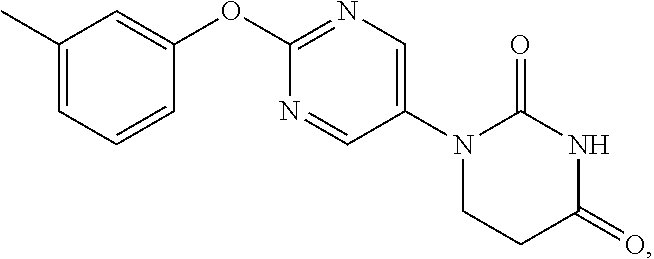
C1(C)=CC=CC(OC2=NC=C(N3CCC(=O)NC3=O)C=N2)=C1
